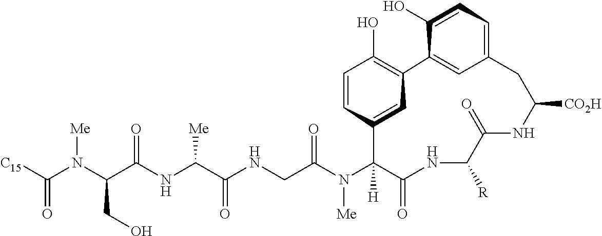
[C15]C(N(C(C(NC(C(NCC(N(C1([H])C(=O)NC([R])C(=O)NC([CO2H])CC2=CC=C(O)C(=C2)C2=C(O)C=CC1=C2)[Me])=O)=O)[Me])=O)CO)[Me])=O
